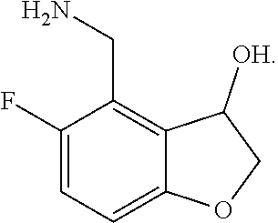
C1(F)=CC=C2C(=C1CN)C([OH])CO2
